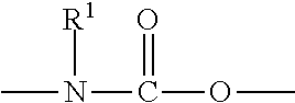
CN([R1])C(=O)OC
